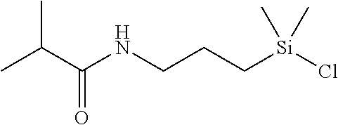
Cl[Si](CCCNC(C(C)C)=O)(C)C
